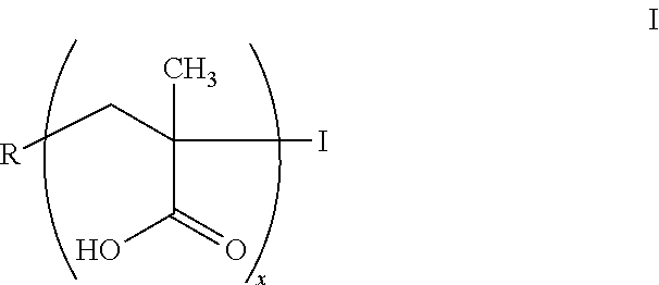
[R]CC(I)(C)C(=O)O
